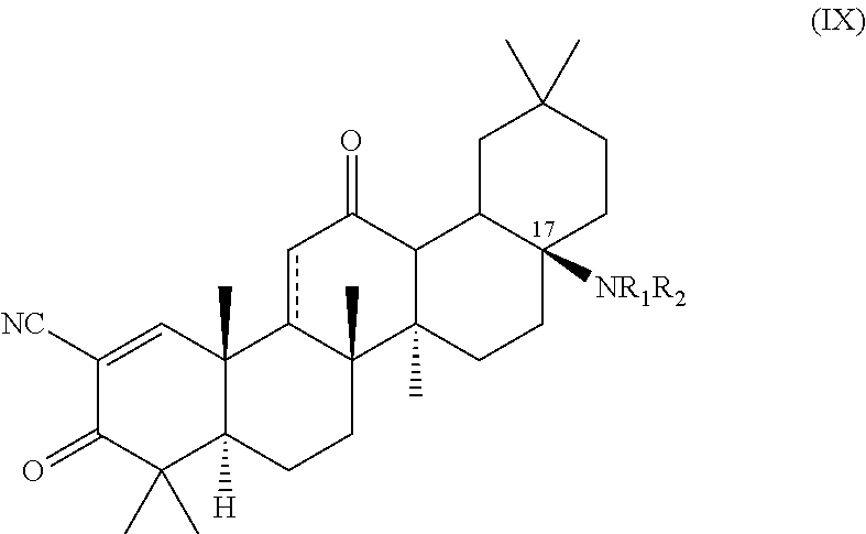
CC1(C)C(=O)C([NC])=CC2(C)c3cC(=O)C4C5CC(C)(C)CCC5([NR1R2])CCC4(C)C3(C)CCC12[H]
